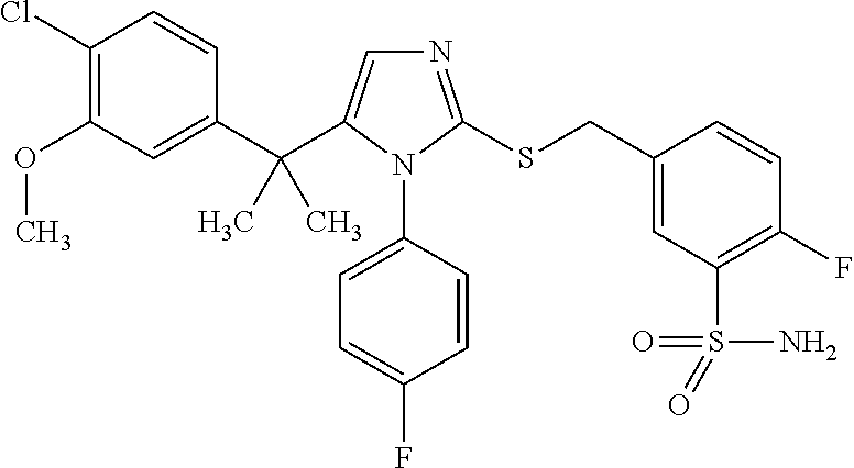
C1(Cl)=C(OC)C=C(C(C2=CN=C(SCC3=CC(S(=O)(=O)N)=C(F)C=C3)N2C2=CC=C(F)C=C2)(C)C)C=C1
